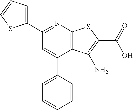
C12=C(N=C(C3=CC=CS3)C=C1C1=CC=CC=C1)SC(C(O)=O)=C2N
